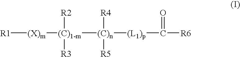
[R1][(X)m][(C)1-m]([(C)n]([(L1)p]C([R6])=O)([R4])[R5])([R2])[R3]
